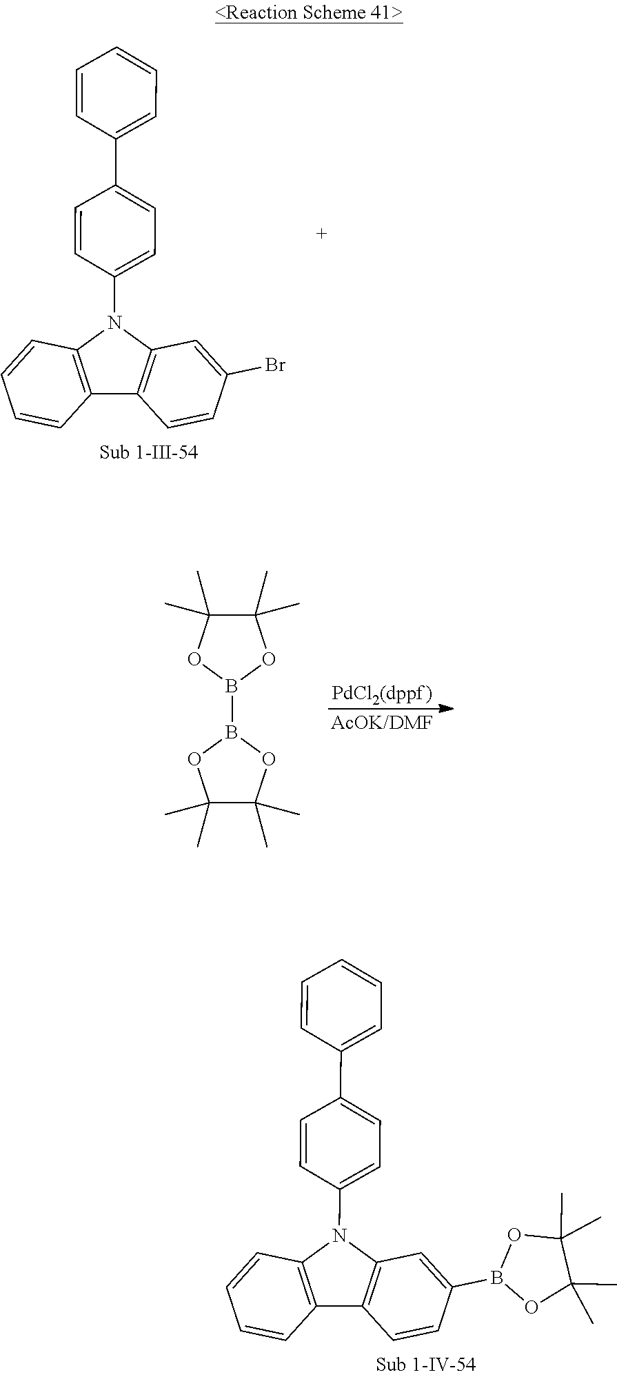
C1(C)(C)C(C)(C)OB(B2OC(C)(C)C(C)(C)O2)O1.C12=C(C=CC=C1)N(C1=CC=C(C3=CC=CC=C3)C=C1)C1=C2C=CC(B2OC(C)(C)C(C)(C)O2)=C1.C12=C(C=CC=C1)N(C1=CC=C(C3=CC=CC=C3)C=C1)C1=C2C=CC(Br)=C1
